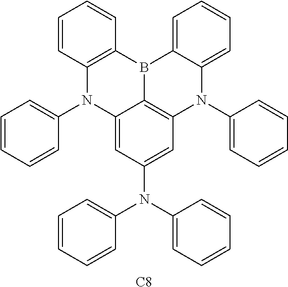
[C8].C12=CC=CC=C1N(C1=CC=CC=C1)C1=C3C(=CC(N(C4=CC=CC=C4)C4=CC=CC=C4)=C1)N(C1=CC=CC=C1)C1=C(B23)C=CC=C1
